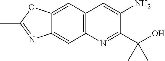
C12=C(C=C3C(=C1)N=C(C)O3)C=C(N)C(C(O)(C)C)=N2
